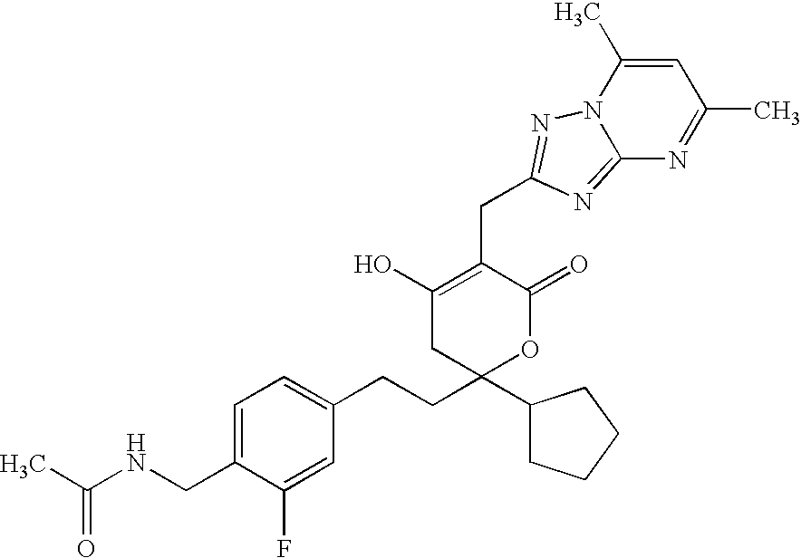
C1(CCC2(C3CCCC3)OC(=O)C(CC3=NN4C(=N3)N=C(C)C=C4C)=C(O)C2)=CC=C(CNC(C)=O)C(F)=C1
